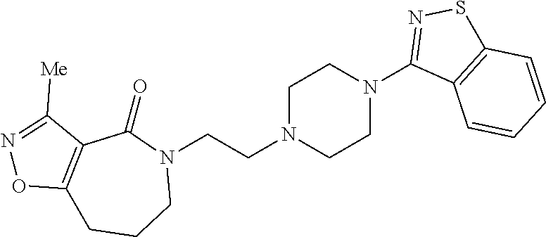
N1(CCN2CCN(C3=NSC4=C3C=CC=C4)CC2)C(=O)C2=C(CCC1)ON=C2[Me]
